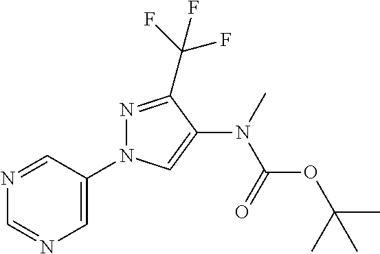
N1=C(C(F)(F)F)C(N(C(OC(C)(C)C)=O)C)=CN1C1=CN=CN=C1
